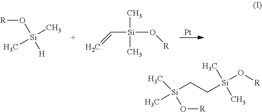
[Pt].[R]O[Si]([H])(C)C.C([Si](O[R])(C)C)=C.O([R])[Si](CC[Si](O[R])(C)C)(C)C
